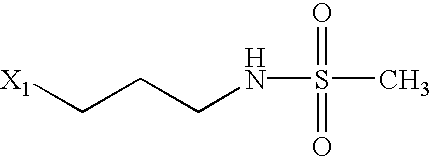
[X1]CCCNS(C)(=O)=O
